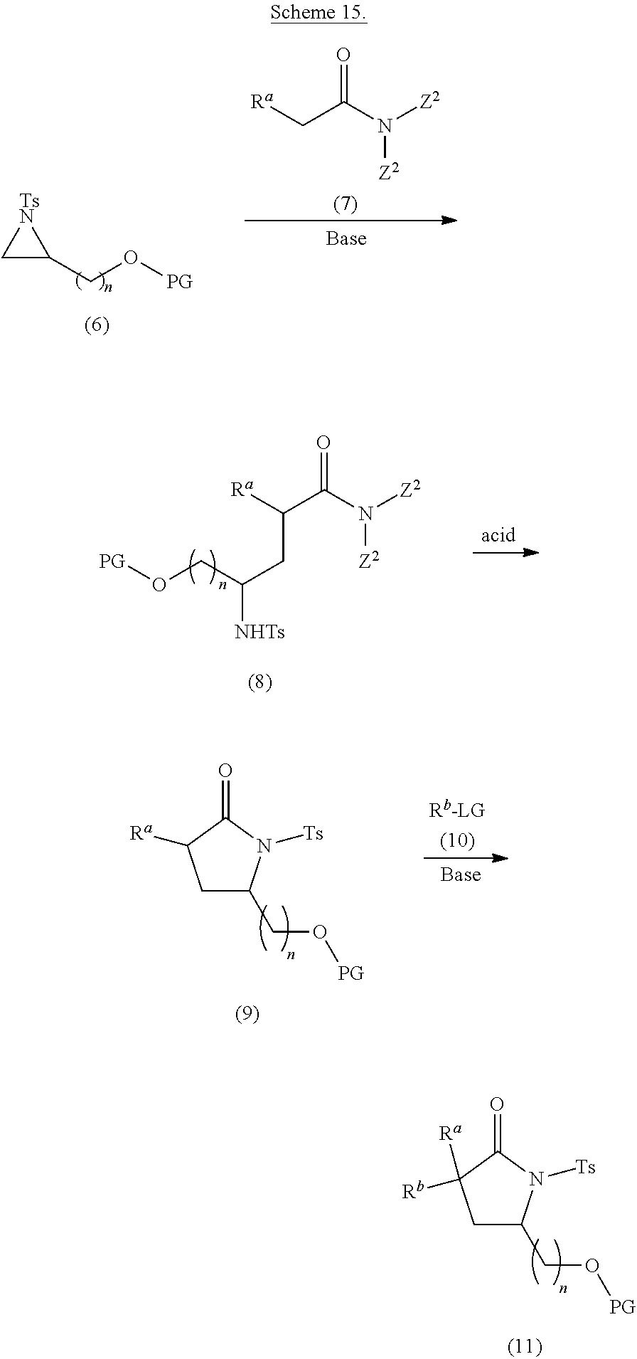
C1C(CO[PG])N([Ts])C(=O)C1([Ra])[Rb].C1C(CO[PG])[TsN]1.O=C(N([Z2])[Z2])C[Ra].O=C(N([Z2])[Z2])C([Ra])CC([NHTs])CO[PG].C1C(CO[PG])N([Ts])C(=O)C1[Ra]
